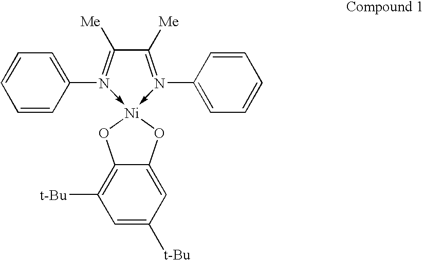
C1([Me])=N(C2=CC=CC=C2)->[Ni]2(-N(C3=CC=CC=C3)=C1[Me])OC1=CC([t-Bu])=CC([t-Bu])=C1O2
